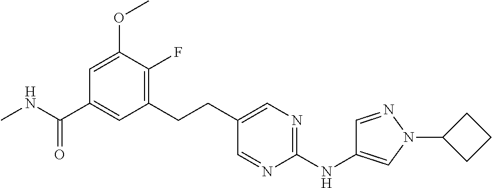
C1(CCC2=CN=C(NC3=CN(C4CCC4)N=C3)N=C2)=C(F)C(OC)=CC(C(NC)=O)=C1
